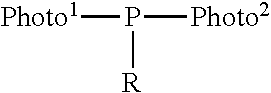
[Photo1]P([Photo2])[R]
